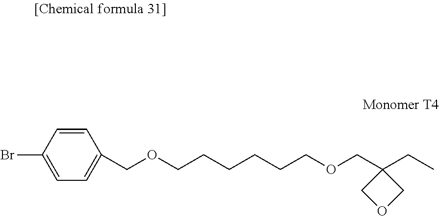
C1=CC(Br)=CC=C1COCCCCCCOCC1(CC)COC1
